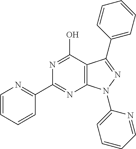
C1(C2=NC=CC=C2)=NC2=C(C(O)=N1)C(C1=CC=CC=C1)=NN2C1=CC=CC=N1
